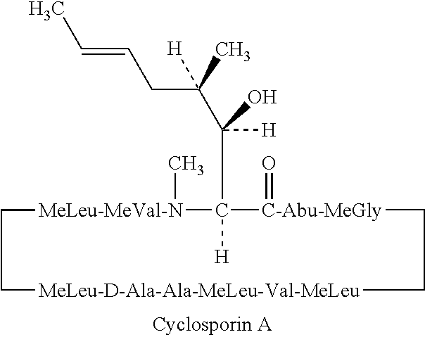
C(=CC)CC(C([H])(C1([H])[C-Abu-MeGly](=O)CC[MeLeu-D-Ala-Ala-MeLeu-Val-MeLeu]CC[MeLeu-MeVal-N]1C)O)(C)[H]
